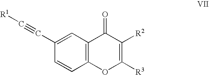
C12=C(C=C(C#C[R1])C=C1)C(=O)C([R2])=C([R3])O2
